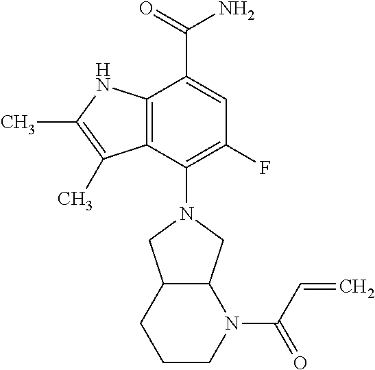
C12=C(NC(C)=C1C)C(C(=O)N)=CC(F)=C2N1CC2C(C1)N(C(C=C)=O)CCC2
